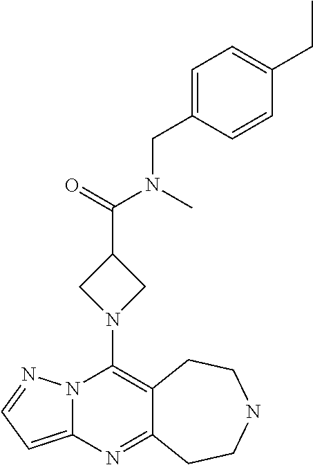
N12C(=CC=N1)N=C1C(=C2N2CC(C(=O)N(C)CC3=CC=C(CC)C=C3)C2)CCNCC1
